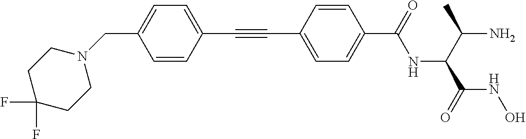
C(C1=CC=C(C(NC(C(N)C)C(NO)=O)=O)C=C1)#CC1=CC=C(CN2CCC(F)(F)CC2)C=C1
